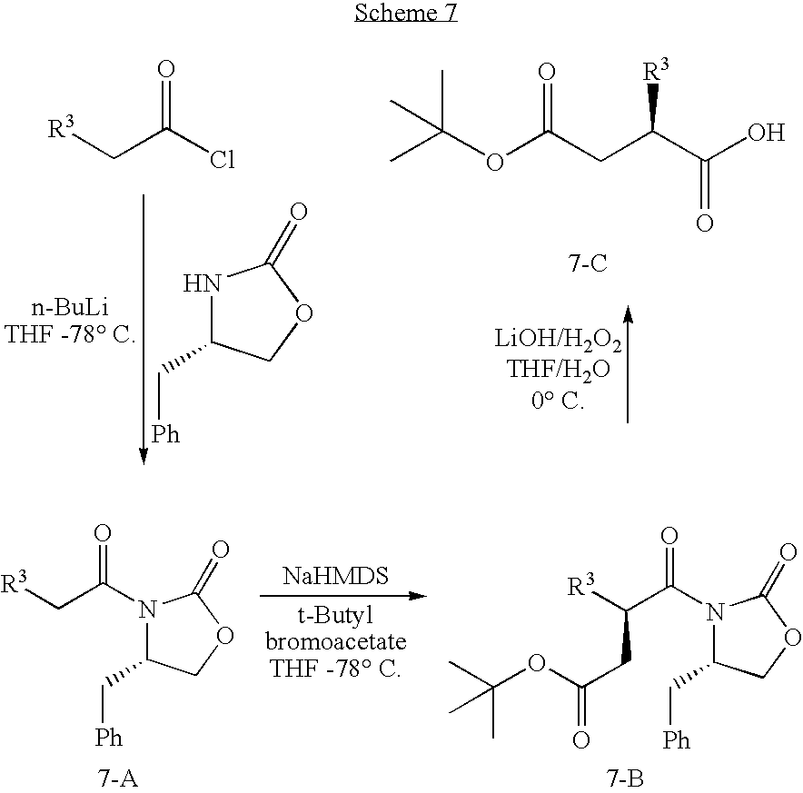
N1C(C[Ph])COC1=O.O=C(CC([R3])C(=O)O)OC(C)(C)C.[7-C].O=C(Cl)C[R3].N1(C(C[R3])=O)C(C[Ph])COC1=O.N1(C(C([R3])CC(OC(C)(C)C)=O)=O)C(C[Ph])COC1=O.[7-B]
